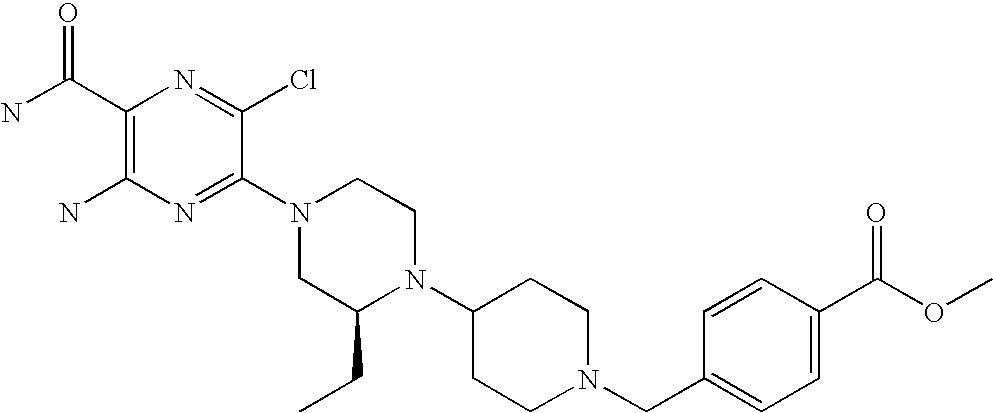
C1(C(N)=O)=C(N)N=C(N2CC(CC)N(C3CCN(CC4=CC=C(C(OC)=O)C=C4)CC3)CC2)C(Cl)=N1
